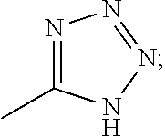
N1=C(C)NN=N1
